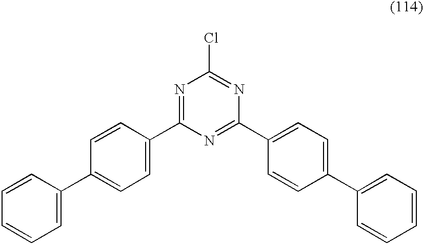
C1(C2=CC=CC=C2)=CC=C(C2=NC(Cl)=NC(C3=CC=C(C4=CC=CC=C4)C=C3)=N2)C=C1
